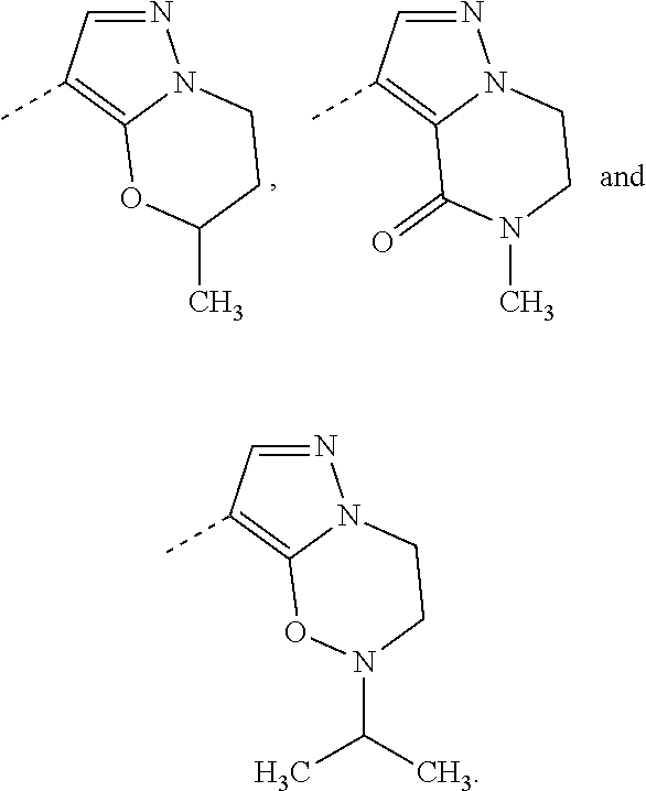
N1=CC(C)=C2N1CCC(C)O2.N1=CC(C)=C2N1CCN(C)C2=O.N1=CC(C)=C2N1CCN(C(C)C)O2
